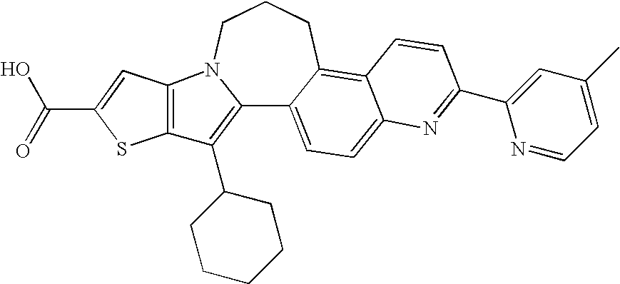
C12=C(C3CCCCC3)C3=C(N1CCCC1=C4C(=CC=C21)N=C(C1=CC(C)=CC=N1)C=C4)C=C(C(O)=O)S3
